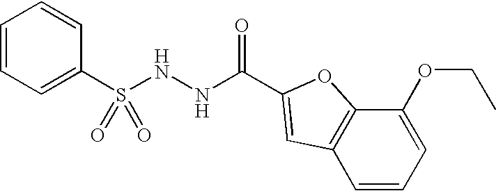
C(NNS(=O)(=O)C1=CC=CC=C1)(=O)C1=CC2=C(C(OCC)=CC=C2)O1
